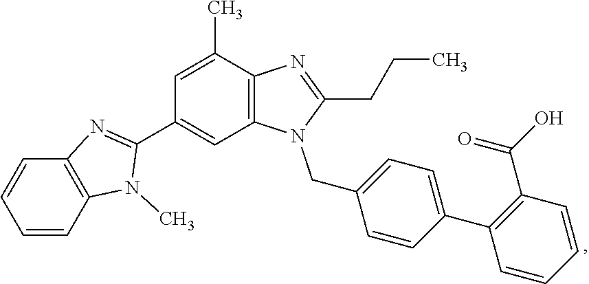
C1(C2=NC3=C(N2C)C=CC=C3)=CC2=C(C(C)=C1)N=C(CCC)N2CC1=CC=C(C2=C(C(O)=O)C=CC=C2)C=C1
